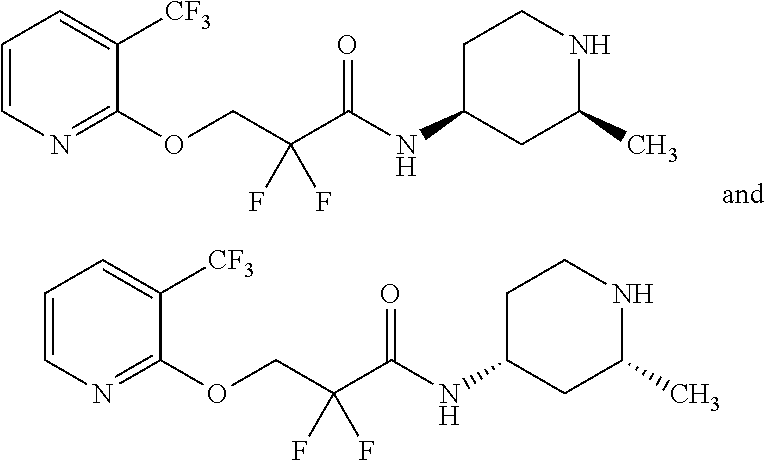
C1=CN=C(OCC(C(NC2CCNC(C)C2)=O)(F)F)C([CF3])=C1.C1=CN=C(OCC(C(NC2CCNC(C)C2)=O)(F)F)C([CF3])=C1
